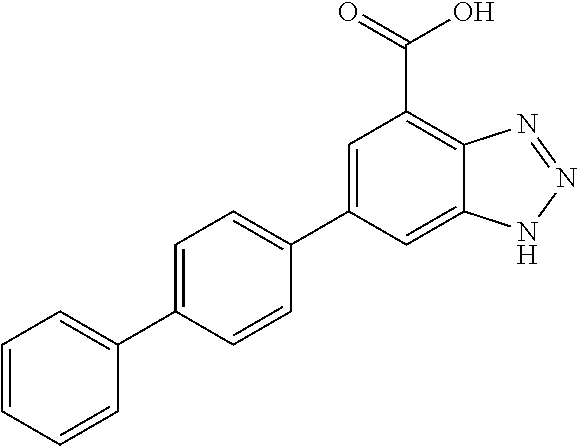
C12=CC(C3=CC=C(C4=CC=CC=C4)C=C3)=CC(C(=O)O)=C1N=NN2
